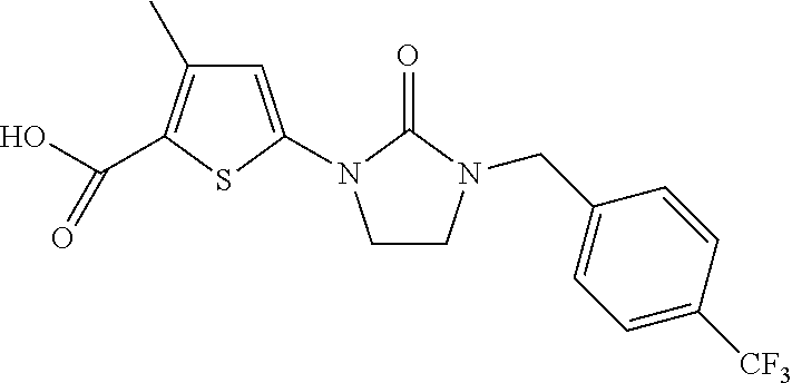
C1=C(N2CCN(CC3=CC=C([CF3])C=C3)C2=O)SC(C(O)=O)=C1C
